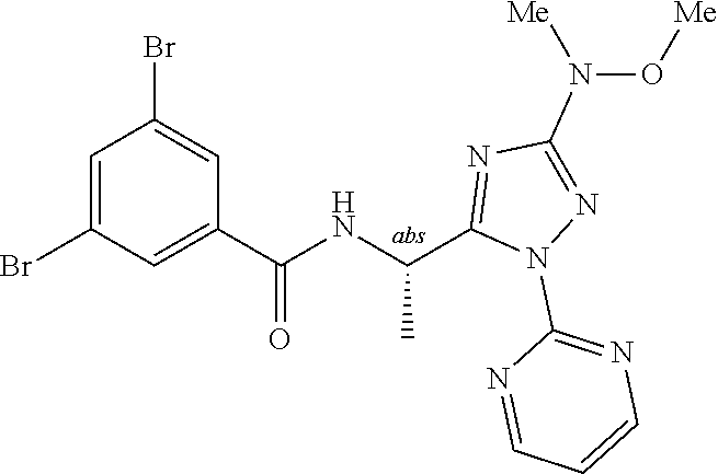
C1=C(Br)C=C(C(=O)NC(C)C2=NC(N(O[Me])[Me])=NN2C2=NC=CC=N2)C=C1Br
